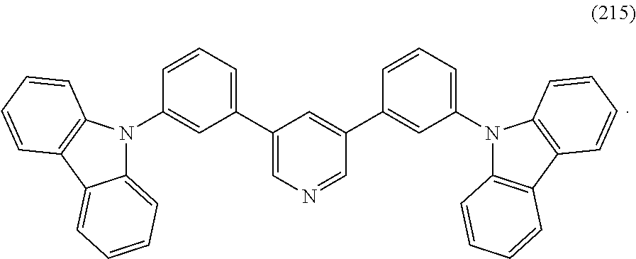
C1=CC(N2C3=CC=CC=C3C3=C2C=CC=C3)=CC(C2=CN=CC(C3=CC(N4C5=C(C6=C4C=CC=C6)C=CC=C5)=CC=C3)=C2)=C1
